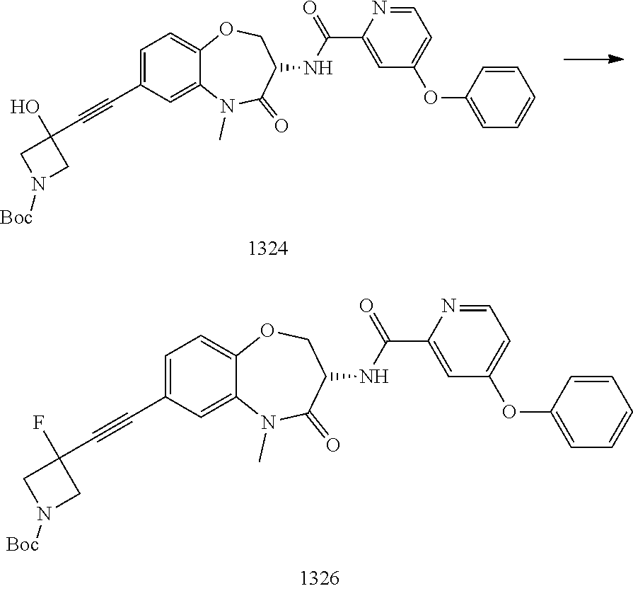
C1=C(C#CC2(O)CN([Boc])C2)C=C2C(=C1)OCC(NC(=O)C1=CC(OC3=CC=CC=C3)=CC=N1)C(=O)N2C.C1=C(C#CC2(F)CN([Boc])C2)C=C2C(=C1)OCC(NC(=O)C1=CC(OC3=CC=CC=C3)=CC=N1)C(=O)N2C
